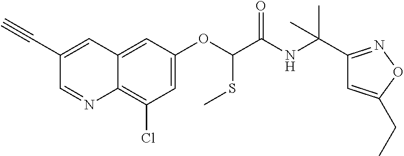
C1(C#C)=CC2=CC(OC(SC)C(=O)NC(C3=NOC(CC)=C3)(C)C)=CC(Cl)=C2N=C1
